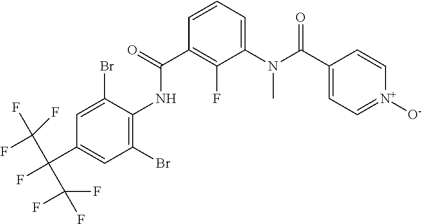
C1=CC=C(N(C(C2=CC=[N+]([O-])C=C2)=O)C)C(F)=C1C(NC1=C(Br)C=C(C(F)(C(F)(F)F)C(F)(F)F)C=C1Br)=O
